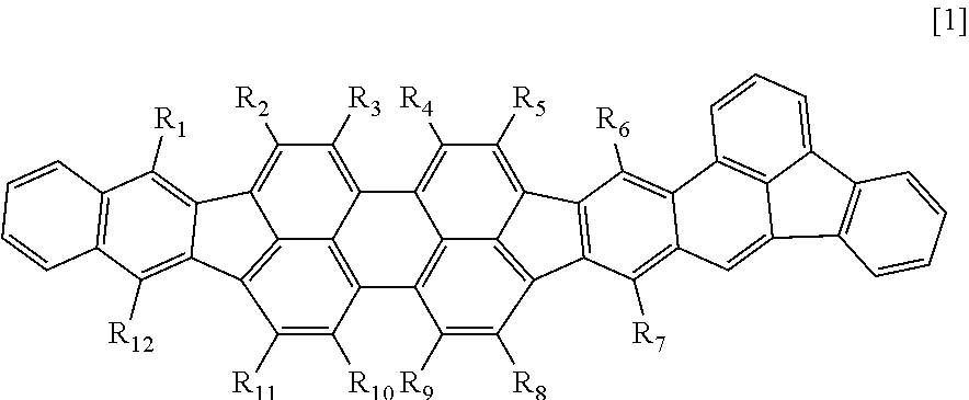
C12=C3C([R11])=C([R10])C4=C1C(=C([R3])C([R2])=C2C1=C([R1])C2=C(C([R12])=C13)C=CC=C2)C1=C([R4])C([R5])=C2C3=C(C([R8])=C([R9])C4=C31)C1=C2C([R6])=C2C(=C1[R7])C=C1C3=C2C=CC=C3C2=C1C=CC=C2
